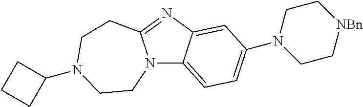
N12C3=CC=C(N4CC[NBn]CC4)C=C3N=C1CCN(C1CCC1)CC2
